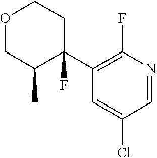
C1=C(Cl)C=NC(F)=C1C1(F)C(C)COCC1
